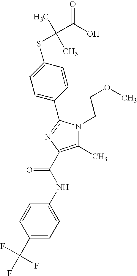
C1(C2=NC(C(NC3=CC=C(C(F)(F)F)C=C3)=O)=C(C)N2CCOC)=CC=C(SC(C)(C)C(O)=O)C=C1
